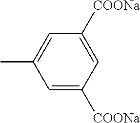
C1=C(C)C=C([COONa])C=C1[COONa]
